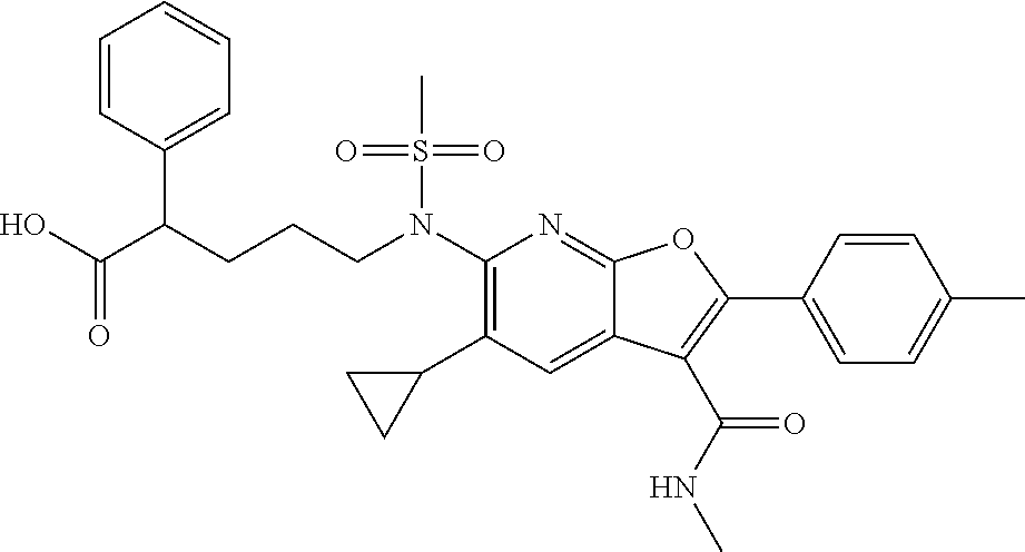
N(C1=C(C2CC2)C=C2C(=N1)OC(C1=CC=C(C)C=C1)=C2C(NC)=O)(S(C)(=O)=O)CCCC(C(O)=O)C1=CC=CC=C1
